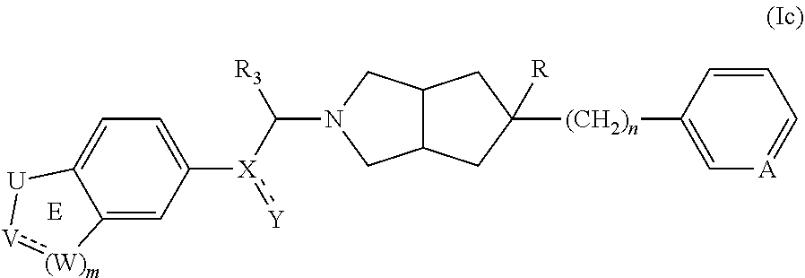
C12C(CN(C([R3])[X](:[Y])C3=CC=C4C(=C3)[(W)m]:[V][U]4)C1)CC([(CH2)n]C1=C[A]=CC=C1)([R])C2
